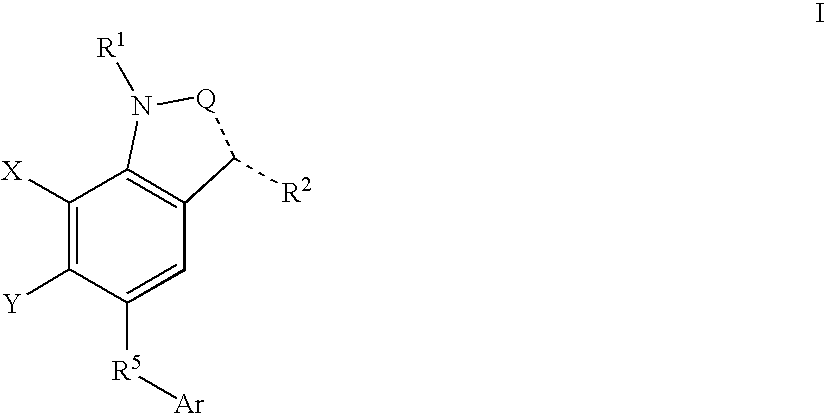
C1([X])=C([Y])C([R5][Ar])=CC2=C1N([R1])[Q]C2[R2]
